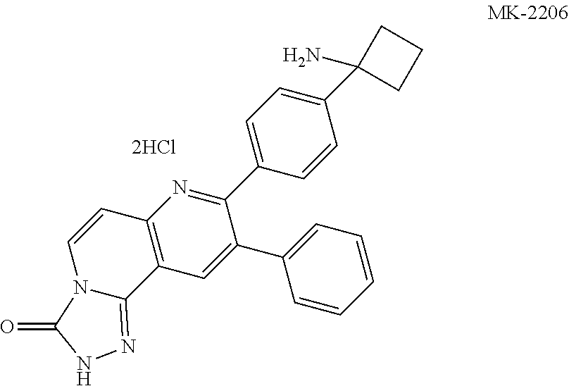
C1(C2=CC=C(C3(N)CCC3)C=C2)=NC2=C(C=C1C1=CC=CC=C1)C1=NNC(=O)N1C=C2
